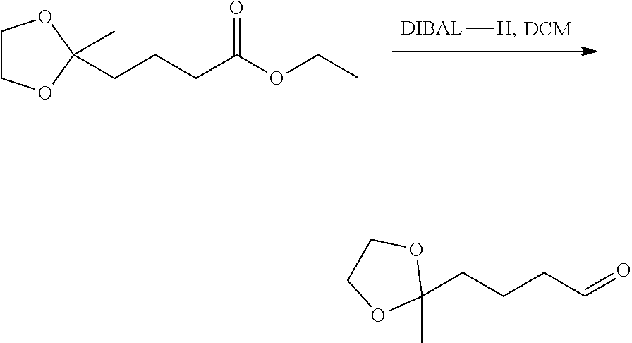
[DIBAL][H].C(CC(OCC)=O)CC1(C)OCCO1.C1(C)(CCCC=O)OCCO1
